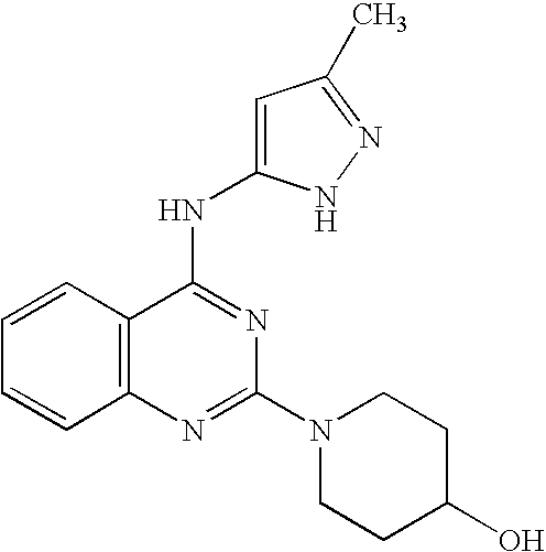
C12=C(N=C(N3CCC(O)CC3)N=C1NC1=CC(C)=NN1)C=CC=C2
